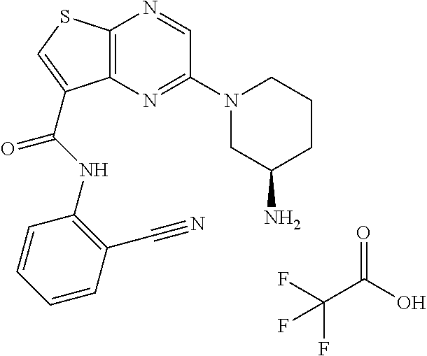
C12=C(N=C(N3CC(N)CCC3)C=N1)C(C(NC1=C(C#N)C=CC=C1)=O)=CS2.O=C(O)C(F)(F)F
